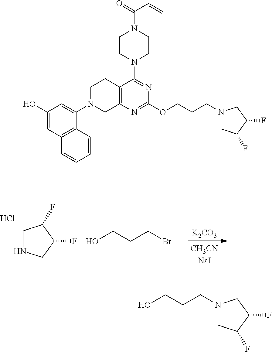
C1NCC(F)C1F.Cl.OCCCBr.[K2CO3].C1(O)=CC2=C(C(N3CCC4=C(C3)N=C(OCCCN3CC(F)C(F)C3)N=C4N3CCN(C(=O)C=C)CC3)=C1)C=CC=C2.OCCCN1CC(F)C(F)C1
